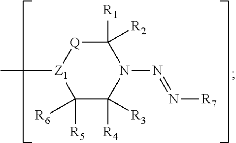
C1([R1])([R2])[Q][Z1](C)C([R5])([R6])C([R4])([R3])N1N=N[R7]
